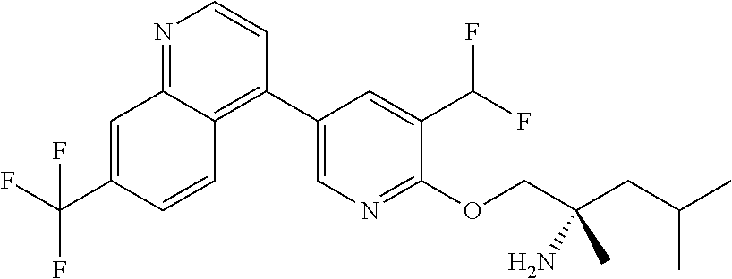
N1=C2C(=C(C3=CN=C(OCC(CC(C)C)(N)C)C(C(F)F)=C3)C=C1)C=CC(C(F)(F)F)=C2
